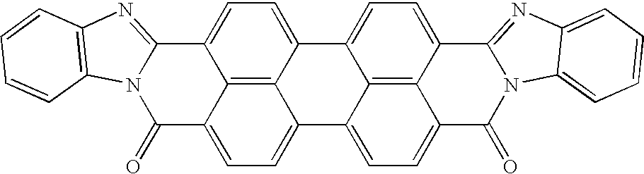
C12=CC=C3C4=C1C(=CC=C4C1=CC=C4C5=C1C3=CC=C5C(=O)N1C4=NC3=CC=CC=C13)C1=NC3=C(N1C2=O)C=CC=C3
